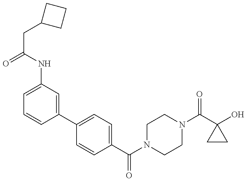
C1=C(NC(CC2CCC2)=O)C=C(C2=CC=C(C(N3CCN(C(C4(O)CC4)=O)CC3)=O)C=C2)C=C1
